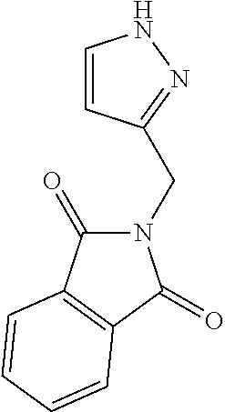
C1=CC(CN2C(=O)C3=C(C2=O)C=CC=C3)=NN1
